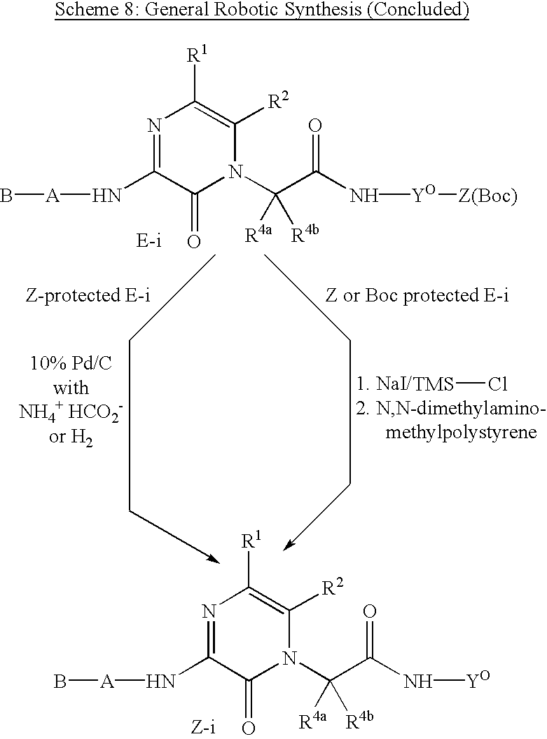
N1=C(N[A]B)C(=O)N(C(C(N[YO])=O)([R4a])[R4b])C([R2])=C1[R1].N1=C(N[A]B)C(=O)N(C(C(N[YO][Z(Boc)])=O)([R4a])[R4b])C([R2])=C1[R1].[TMS]Cl
